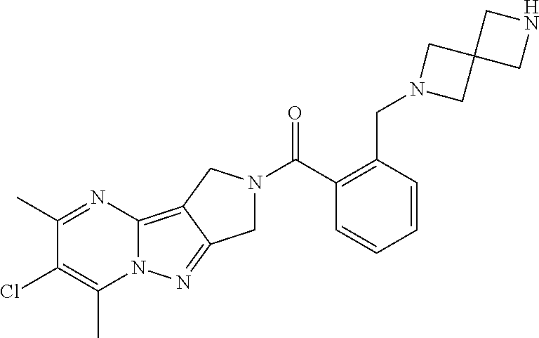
C12=C3C(=NN1C(C)=C(Cl)C(C)=N2)CN(C(C1=C(CN2CC4(C2)CNC4)C=CC=C1)=O)C3
